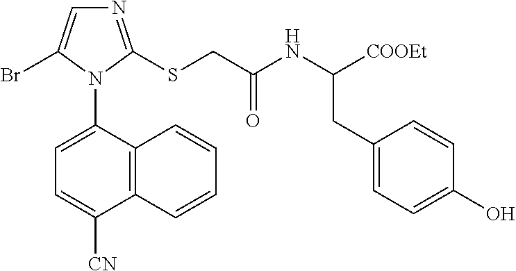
C12=C(C(N3C(Br)=CN=C3SCC(NC([COOEt])CC3=CC=C(O)C=C3)=O)=CC=C1[CN])C=CC=C2
